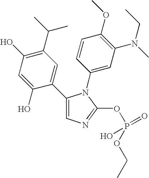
C1(C2=CC(C(C)C)=C(O)C=C2O)=CN=C(OP(OCC)(=O)O)N1C1=CC(N(C)CC)=C(OC)C=C1
